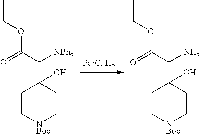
C1C[NBoc]CCC1(C(C(=O)OCC)[NBn2])O.C1C[NBoc]CCC1(C(C(=O)OCC)N)O
